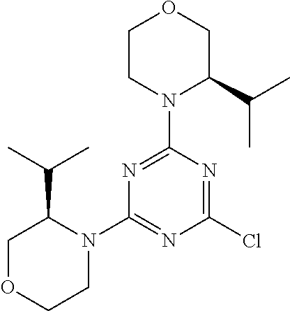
C1OCCN(C2=NC(Cl)=NC(N3C(C(C)C)COCC3)=N2)C1C(C)C
